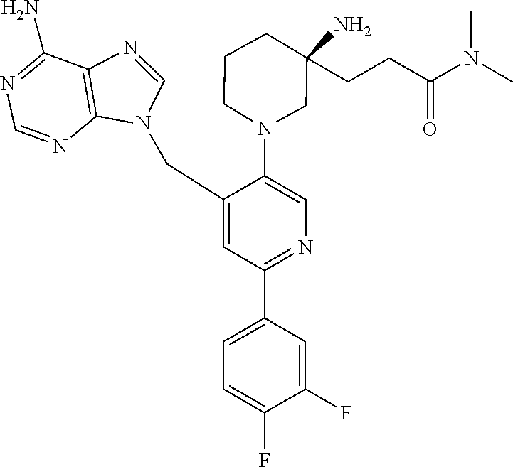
N1=C(N)C2=C(N=C1)N(CC1=CC(C3=CC=C(F)C(F)=C3)=NC=C1N1CC(N)(CCC(=O)N(C)C)CCC1)C=N2
